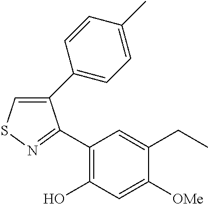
C1(C2=CC=C(C)C=C2)=CSN=C1C1=C(O)C=C([OMe])C(CC)=C1
